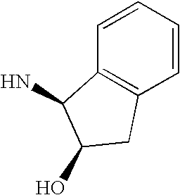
C1=CC=CC2=C1C(N)C(O)C2
